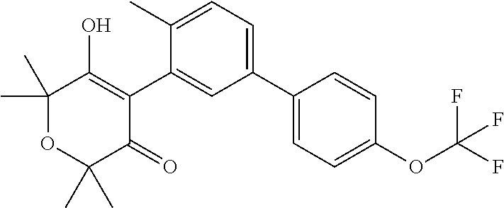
C1(C2=CC=C(C)C(C3=C(O)C(C)(C)OC(C)(C)C3=O)=C2)=CC=C(OC(F)(F)F)C=C1
